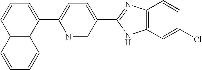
C12=C(C(C3=CC=C(C4=NC5=C(C=C(Cl)C=C5)N4)C=N3)=CC=C1)C=CC=C2
